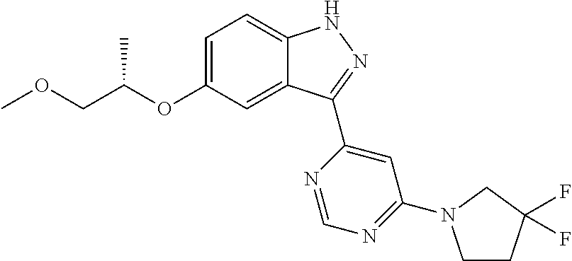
C1=C(OC(COC)C)C=C2C(=C1)NN=C2C1=CC(N2CCC(F)(F)C2)=NC=N1
